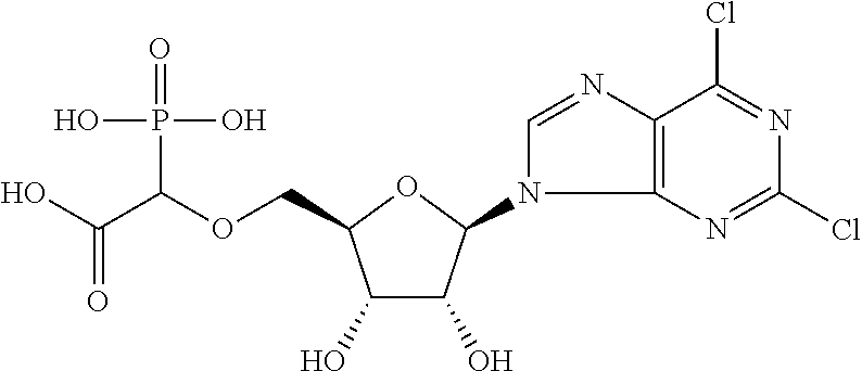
C1(O)C(O)C(N2C=NC3=C2N=C(Cl)N=C3Cl)OC1COC(C(O)=O)P(=O)(O)O
